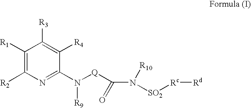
C1([R1])=C([R2])N=C(N([Q]C(N([R10])[SO2][Rc][Rd])=O)[R9])C([R4])=C1[R3]
